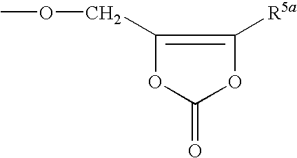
C1(COC)=C([R5a])OC(=O)O1
